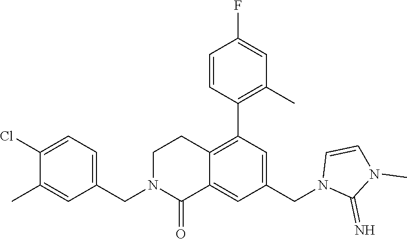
C1(CN2C(=O)C3=CC(CN4C(=N)N(C)C=C4)=CC(C4=C(C)C=C(F)C=C4)=C3CC2)=CC=C(Cl)C(C)=C1
